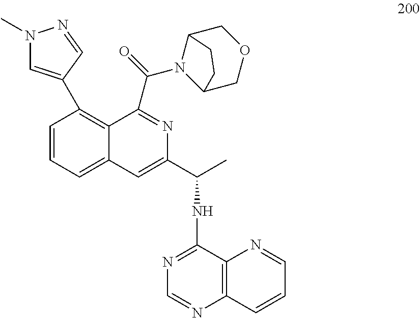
C1=CC=C2C(=C1C1=CN(C)N=C1)C(C(=O)N1C3COCC1CC3)=NC(C(C)NC1=NC=NC3=C1N=CC=C3)=C2
